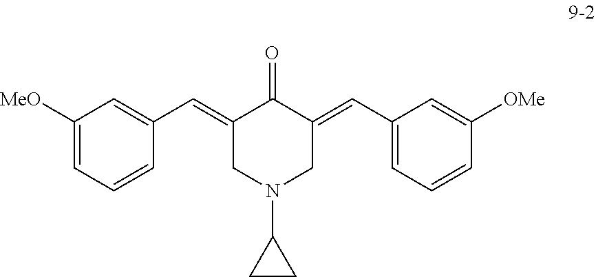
C1(=CC2=CC([MeO])=CC=C2)CN(C2CC2)CC(=CC2=CC=CC([OMe])=C2)C1=O
